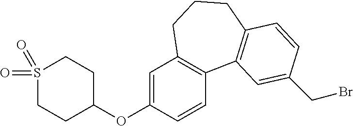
C1=C(OC2CCS(=O)(=O)CC2)C=CC2=C1CCCC1=C2C=C(CBr)C=C1
